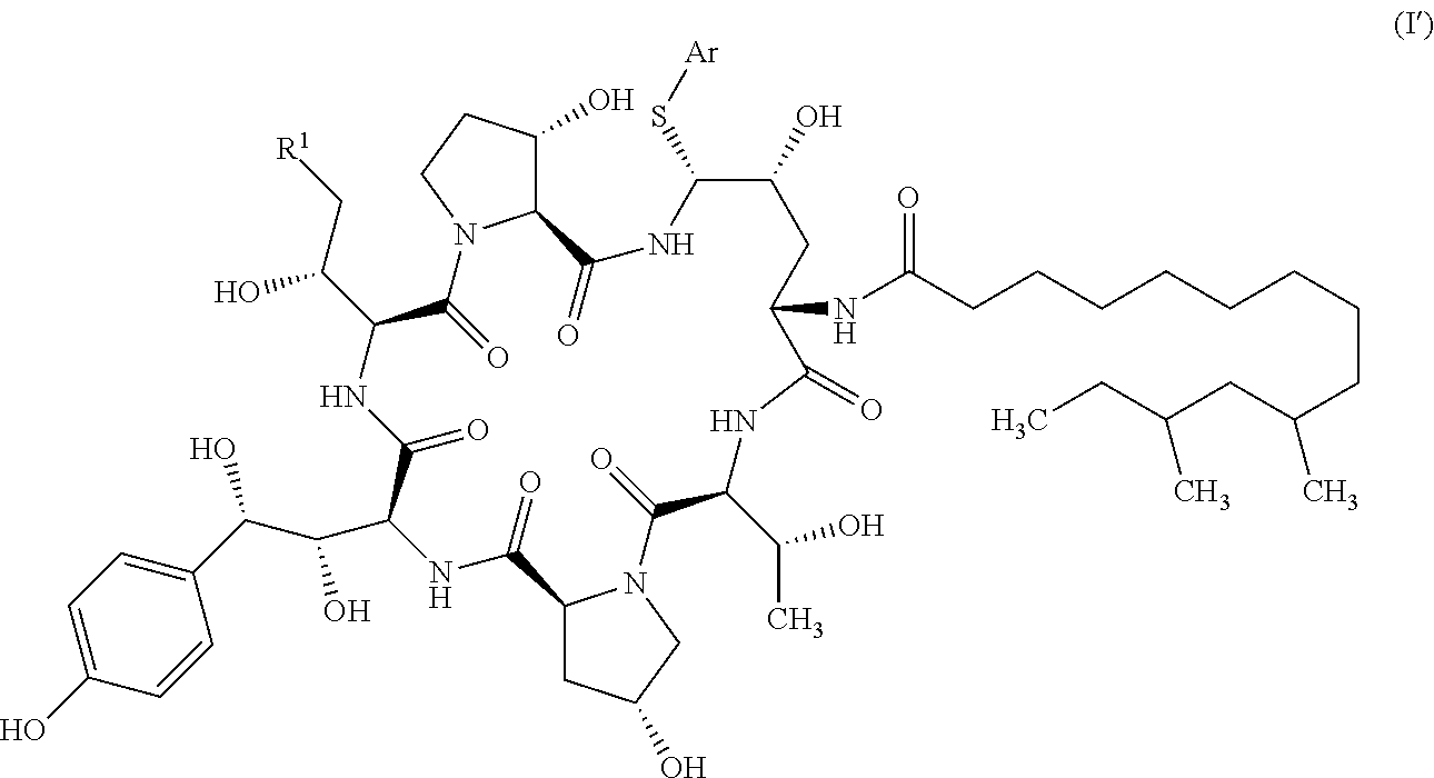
C1(C(C(C2NC(=O)C3CC(O)CN3C(=O)C(C(O)C)NC(=O)C(NC(CCCCCCCCC(CC(CC)C)C)=O)CC(O)C(S[Ar])NC(=O)C3C(O)CCN3C(=O)C(C(C[R1])O)NC2=O)O)O)=CC=C(O)C=C1
